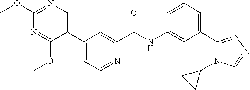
N1=C(OC)C(C2=CC=NC(C(NC3=CC(C4=NN=CN4C4CC4)=CC=C3)=O)=C2)=CN=C1OC
